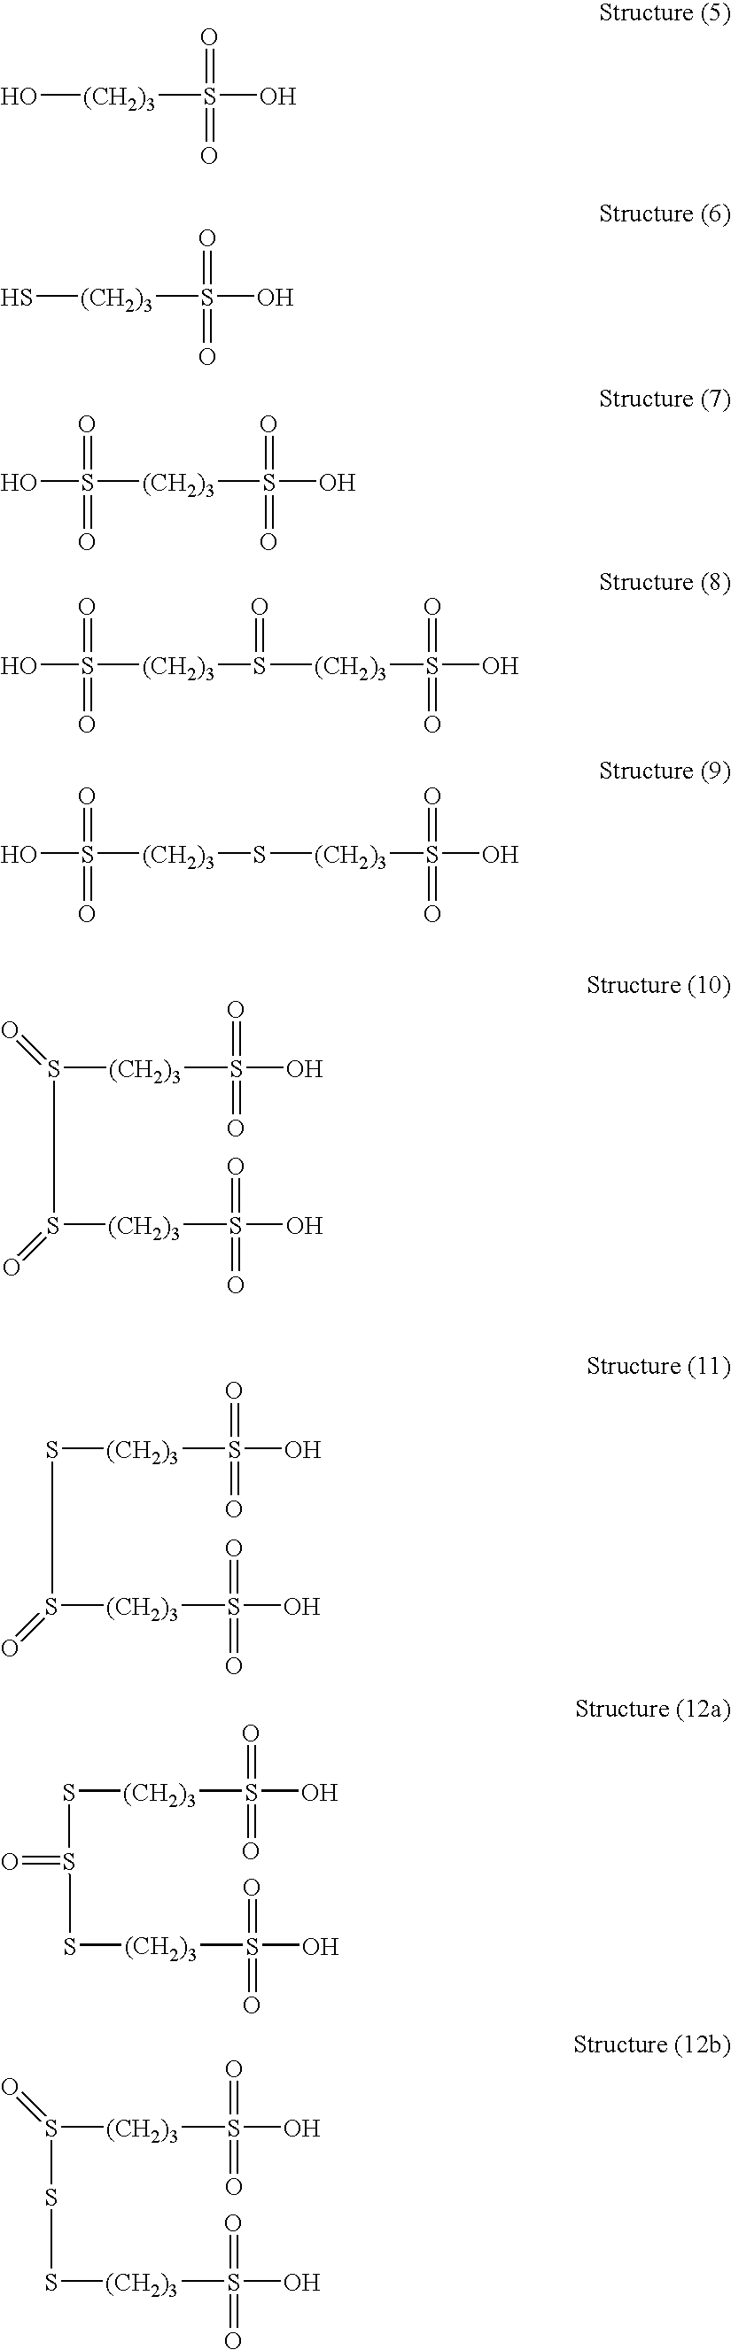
O=S(=O)(O)[(CH2)3]O.O=S(=O)(O)[(CH2)3]S.O=S(=O)(O)[(CH2)3]S(=O)(=O)O.O=S(=O)(O)[(CH2)3]S([(CH2)3]S(=O)(=O)O)=O.O=S(=O)(O)[(CH2)3]S[(CH2)3]S(=O)(=O)O.O=S(=O)(O)[(CH2)3]S(=O)S([(CH2)3]S(=O)(=O)O)=O.O=S(=O)(O)[(CH2)3]SS([(CH2)3]S(=O)(=O)O)=O.O=S(=O)(O)[(CH2)3]SS(S[(CH2)3]S(=O)(=O)O)=O.O=S(=O)(O)[(CH2)3]S(SS[(CH2)3]S(=O)(=O)O)=O
